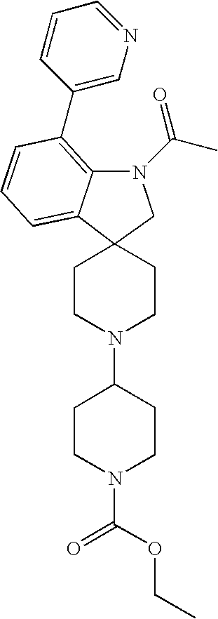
C1CN(C(OCC)=O)CCC1N1CCC2(CC1)C1=CC=CC(C3=CN=CC=C3)=C1N(C(=O)C)C2
